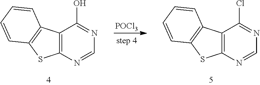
C12=C(N=CN=C1Cl)SC1=C2C=CC=C1.C12=C(N=CN=C1O)SC1=C2C=CC=C1.[POCl3]
